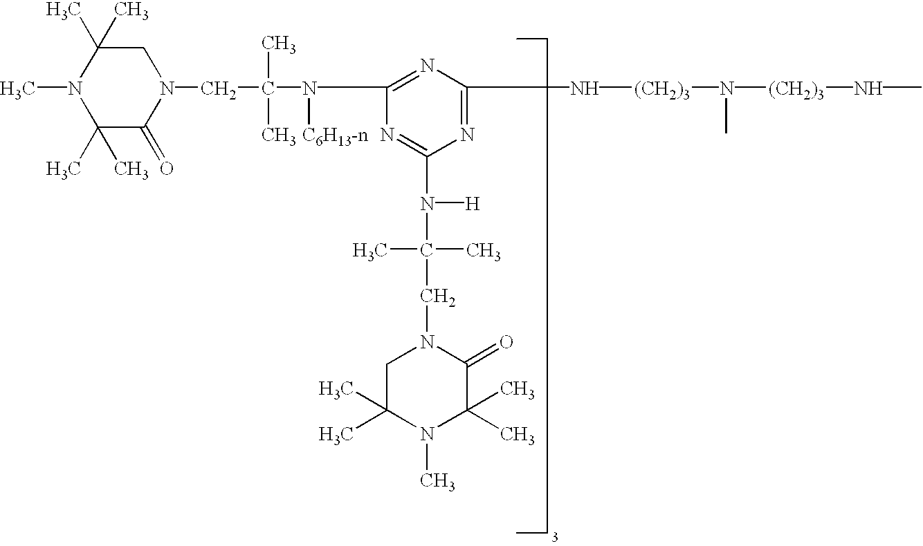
N1=C(N(C(C)(C)CN2C(=O)C(C)(C)N(C)C(C)(C)C2)[H])N=C(N[(CH2)3]N(C)[(CH2)3]NC)N=C1N([C6H13-n])C(C)(C)CN1C(=O)C(C)(C)N(C)C(C)(C)C1
